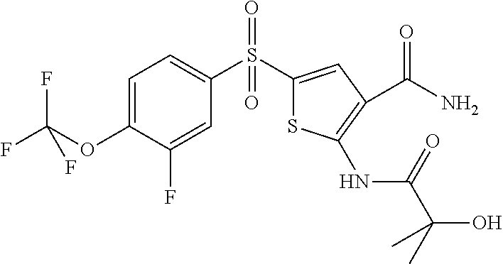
C1=C(OC(F)(F)F)C(F)=CC(S(C2=CC(C(N)=O)=C(NC(C(C)(O)C)=O)S2)(=O)=O)=C1
